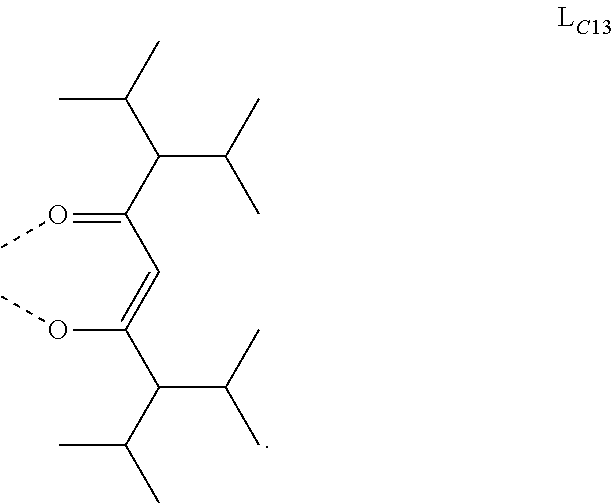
O(C)=C(C=C(OC)C(C(C)C)C(C)C)C(C(C)C)C(C)C
